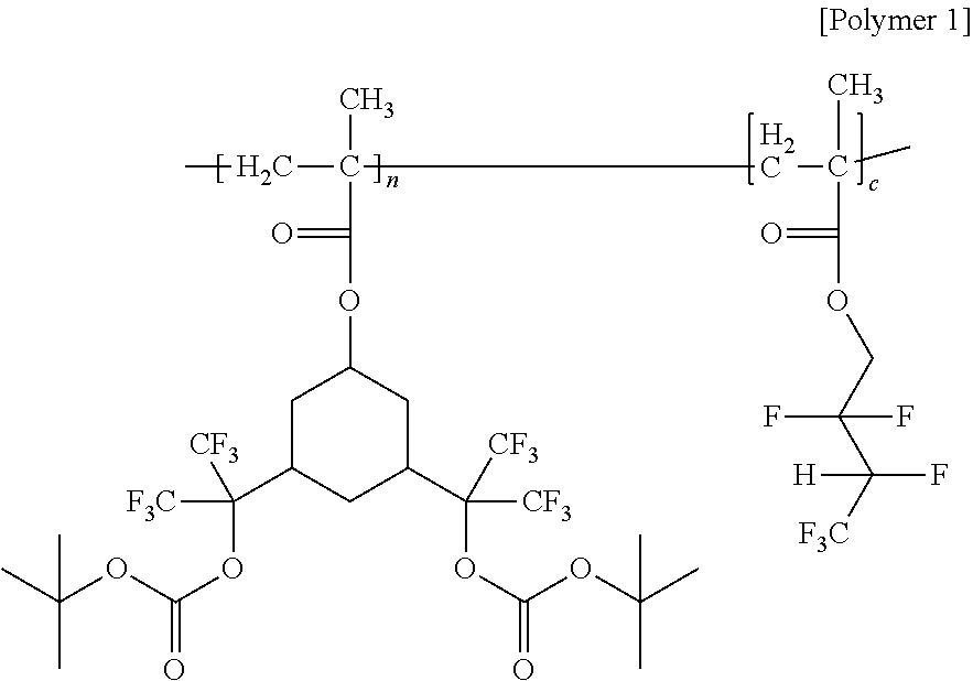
C1C(C([F3C])([CF3])OC(=O)OC(C)(C)C)CC(C([CF3])([CF3])OC(=O)OC(C)(C)C)CC1OC(C(CC)(C)CC(C)(C(=O)OCC(C([F3C])([H])F)(F)F)C)=O
